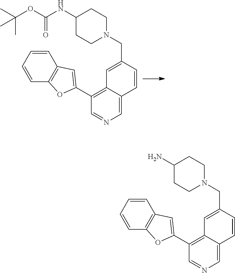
C1=C2C(=C(C3=CC4=C(C=CC=C4)O3)C=N1)C=C(CN1CCC(NC(OC(C)(C)C)=O)CC1)C=C2.C1=C2C(=C(C3=CC4=C(C=CC=C4)O3)C=N1)C=C(CN1CCC(N)CC1)C=C2
